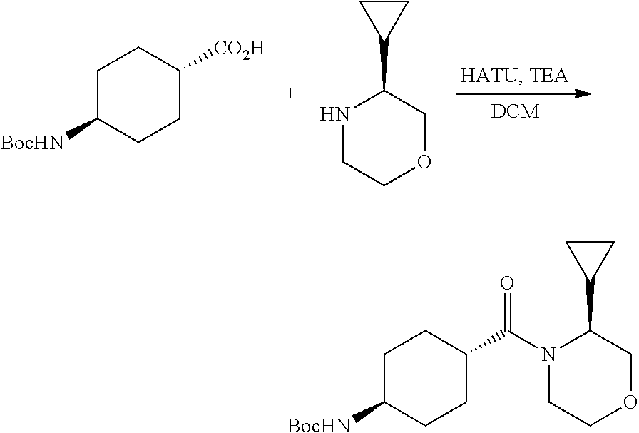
C1C([BocHN])CCC([CO2H])C1.N1CCOCC1C1CC1.C1C([BocHN])CCC(C(=O)N2CCOCC2C2CC2)C1
